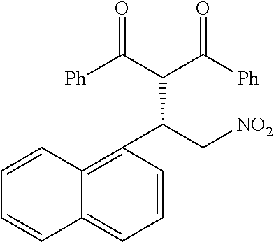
C1(C(C[NO2])C(C(=O)[Ph])C(=O)[Ph])=C2C(=CC=C1)C=CC=C2
